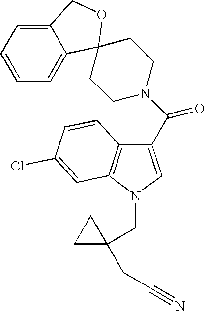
C12=CC=CC=C1C1(OC2)CCN(C(=O)C2=CN(CC3(CC#N)CC3)C3=C2C=CC(Cl)=C3)CC1
